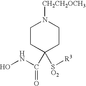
C1CC(C(=O)NO)([SO2][R3])CCN1[CH2CH2OCH3]
